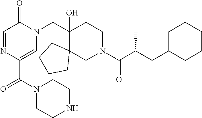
C1(C(N2CCNCC2)=O)=CN(CC2(O)C3(CN(C(=O)C(CC4CCCCC4)C)CC2)CCCC3)C(=O)C=N1
